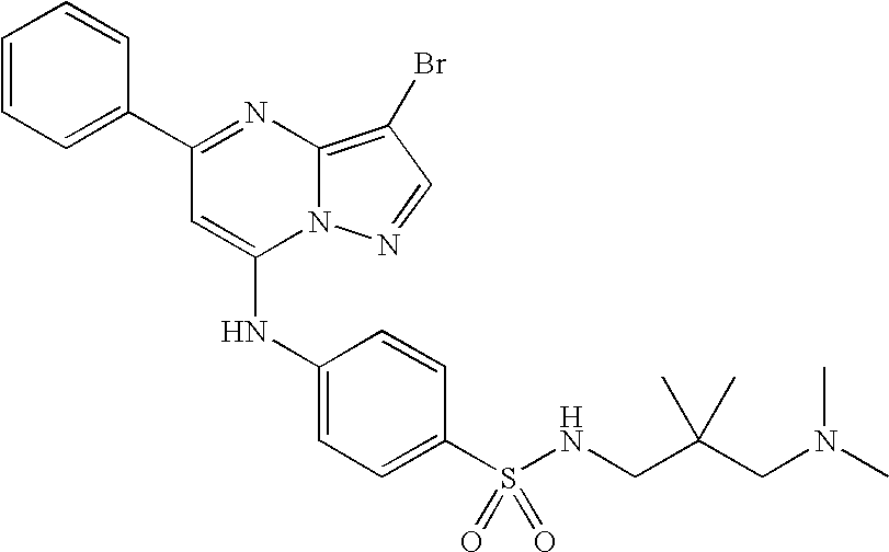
C1=C(C2=NC3=C(Br)C=NN3C(NC3=CC=C(S(NCC(CN(C)C)(C)C)(=O)=O)C=C3)=C2)C=CC=C1
